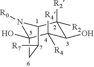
N1([R0])C2(O)C([R4])([R4])C(O)C([R2])([R2])C1C([R7])C2
